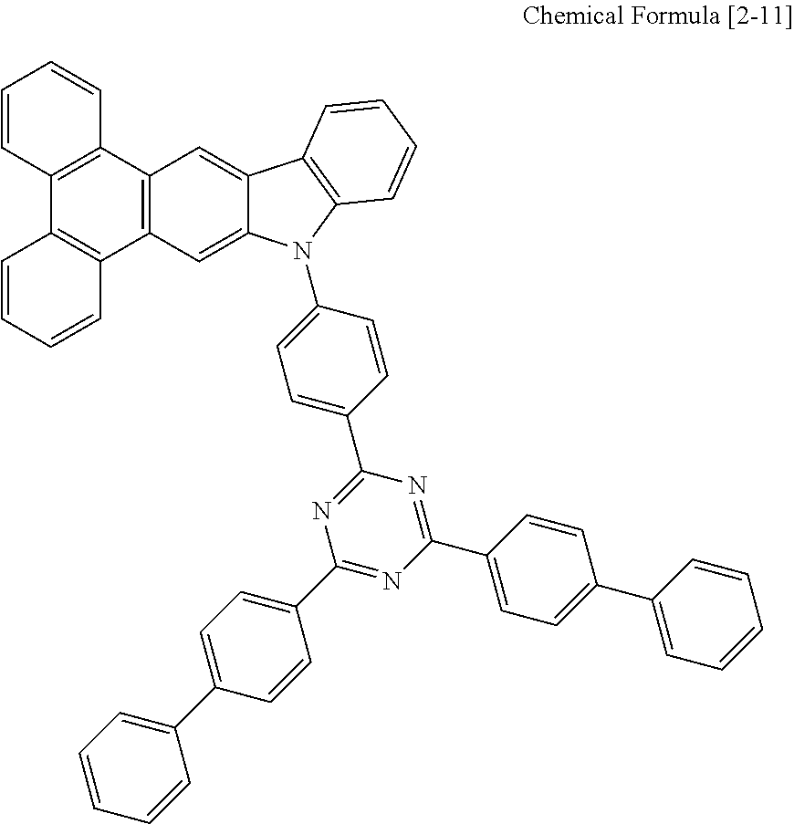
C12=C(C3=C(C4=C1C=CC=C4)C=CC=C3)C=C1C(=C2)N(C2=CC=C(C3=NC(C4=CC=C(C5=CC=CC=C5)C=C4)=NC(C4=CC=C(C5=CC=CC=C5)C=C4)=N3)C=C2)C2=C1C=CC=C2
